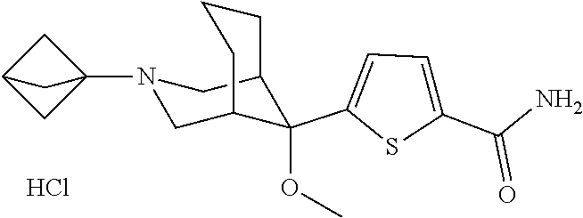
Cl.N1(C23CC(C2)C3)CC2CCCC(C1)C2(OC)C1=CC=C(C(N)=O)S1
